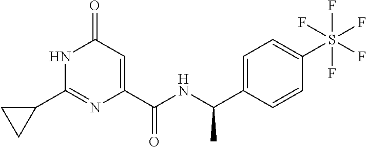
C1(=O)C=C(C(NC(C2=CC=C(S(F)(F)(F)(F)F)C=C2)C)=O)N=C(C2CC2)N1
